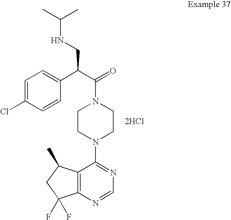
[2HCl].C12=C(N=CN=C1N1CCN(C(=O)C(C3=CC=C(Cl)C=C3)CNC(C)C)CC1)C(F)(F)CC2C
